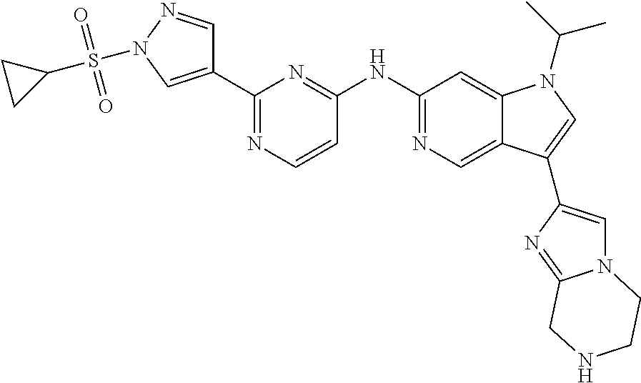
C1(C2=CN(S(C3CC3)(=O)=O)N=C2)=NC=CC(NC2=NC=C3C(=C2)N(C(C)C)C=C3C2=CN3C(=N2)CNCC3)=N1
